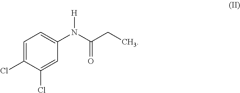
C1=C(Cl)C(Cl)=CC(N(C(CC)=O)[H])=C1
